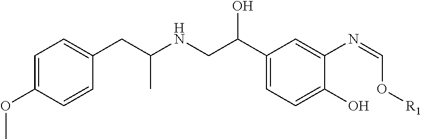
C1=C(N=CO[R1])C(O)=CC=C1C(CNC(CC1=CC=C(OC)C=C1)C)O
